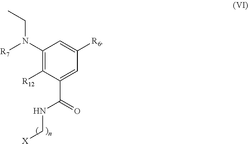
[R7]N(C1=C([R12])C(C(NC[X])=O)=CC([R6])=C1)CC
